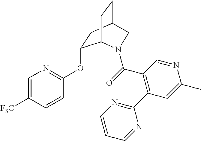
C1=C([F3C])C=CC(OC2CC3CCC2N(C(=O)C2=C(C4=NC=CC=N4)C=C(C)N=C2)C3)=N1
